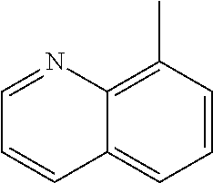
C1=NC2=C(C)C=CC=C2C=C1
